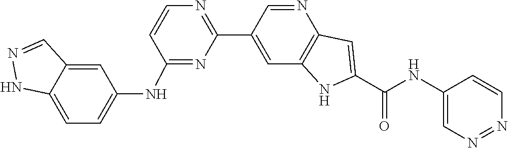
C1=NC2=C(C=C1C1=NC=CC(NC3=CC=C4NN=CC4=C3)=N1)NC(C(=O)NC1=CN=NC=C1)=C2
